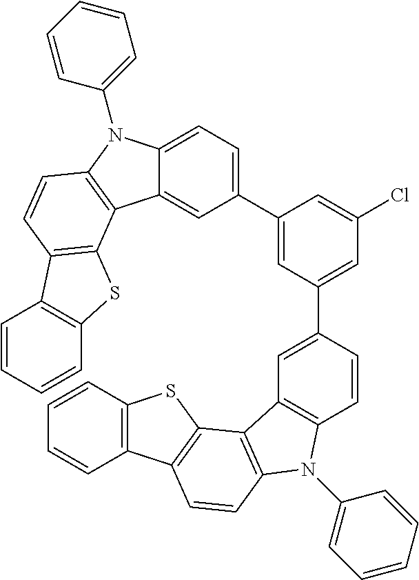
C1(C2=CC(C3=CC4=C(C=C3)N(C3=CC=CC=C3)C3=C4C4=C(C=C3)C3=C(S4)C=CC=C3)=CC(Cl)=C2)=CC=C2C(=C1)C1=C(N2C2=CC=CC=C2)C=CC2=C1SC1=C2C=CC=C1
